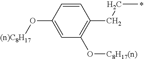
C1=CC(O[(n)C8H17])=CC(O[C8H17(n)])=C1CCC
